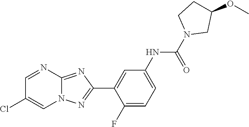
C1(F)=CC=C(NC(N2CC(OC)CC2)=O)C=C1C1=NN2C(=N1)N=CC(Cl)=C2
